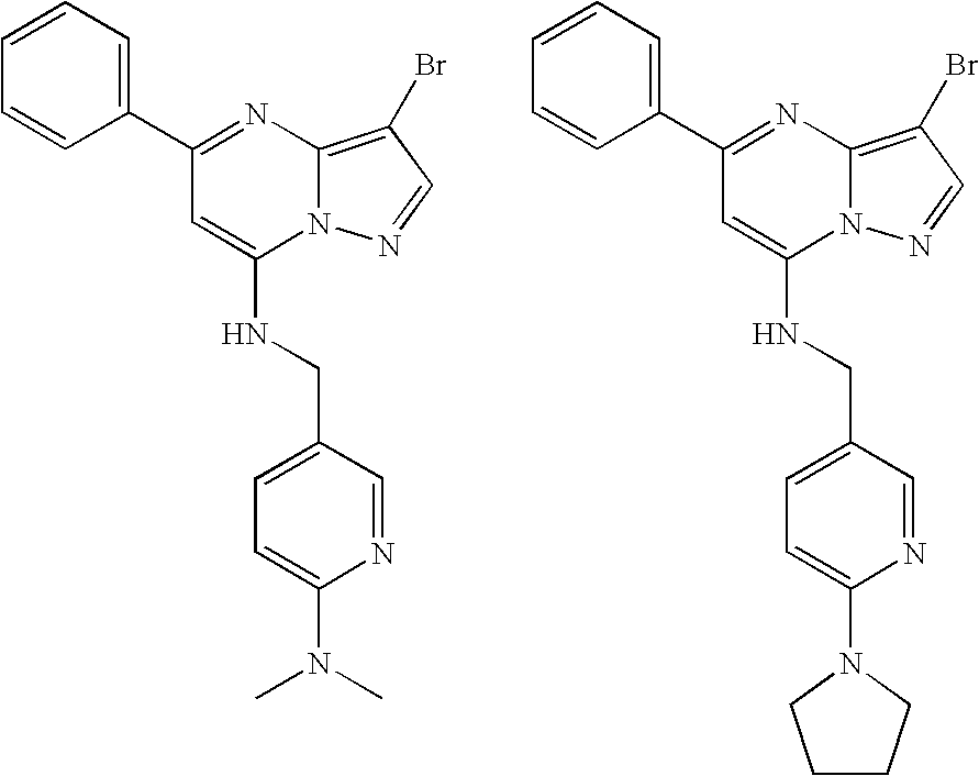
C1(C2=CC=CC=C2)=NC2=C(Br)C=NN2C(NCC2=CC=C(N(C)C)N=C2)=C1.C1(C2=CC=CC=C2)=NC2=C(Br)C=NN2C(NCC2=CC=C(N3CCCC3)N=C2)=C1
